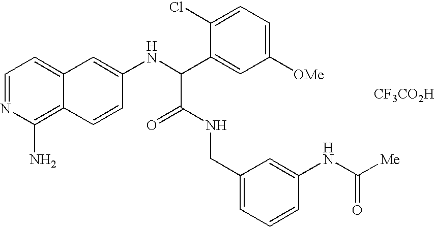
C1=NC(N)=C2C(=C1)C=C(NC(C1=CC([OMe])=CC=C1Cl)C(=O)NCC1=CC=CC(NC([Me])=O)=C1)C=C2.[CF3CO2H]
